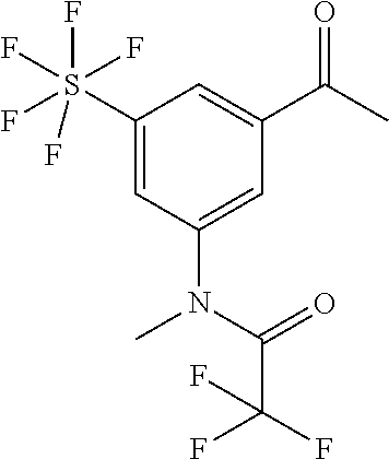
C1(S(F)(F)(F)(F)F)=CC(N(C(=O)C(F)(F)F)C)=CC(C(C)=O)=C1
